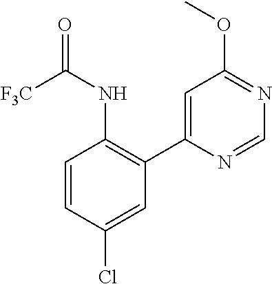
C1=C(C2=C(NC(=O)[F3C])C=CC(Cl)=C2)N=CN=C1OC
